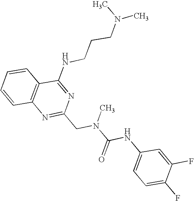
C1=CC2=C(C=C1)C(NCCCN(C)C)=NC(CN(C(NC1=CC=C(F)C(F)=C1)=O)C)=N2
